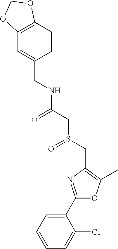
C1(C2=CC=CC=C2Cl)=NC(CS(CC(NCC2=CC3=C(C=C2)OCO3)=O)=O)=C(C)O1
